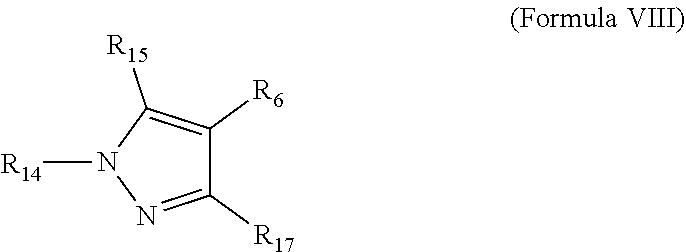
N1=C([R17])C([R6])=C([R15])N1[R14]
